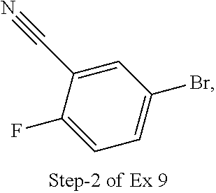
C1=C(C#N)C(F)=CC=C1Br
